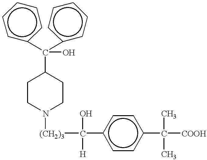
C1CN([(CH2)3]C(O)([H])c2ccc(C(C)(C)[COOH])cc2)CCC1C(O)(c1ccccc1)c1ccccc1
